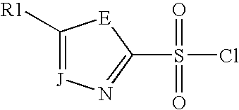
C1([R1])=[J]N=C(S(=O)(=O)Cl)[E]1
